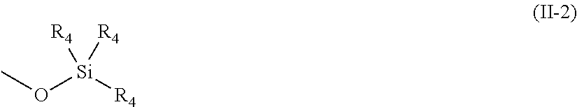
CO[Si]([R4])([R4])[R4]
